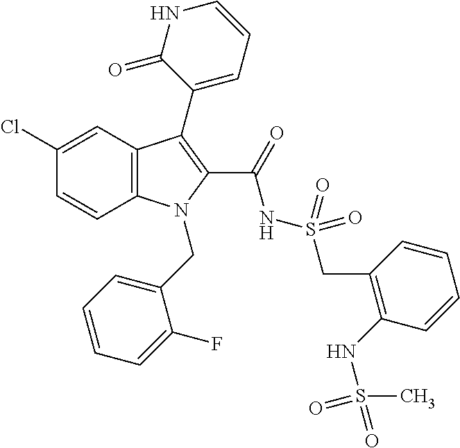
C1(Cl)=CC2=C(C=C1)N(CC1=CC=CC=C1F)C(C(=O)NS(=O)(=O)CC1=C(NS(C)(=O)=O)C=CC=C1)=C2C1=CC=CNC1=O
